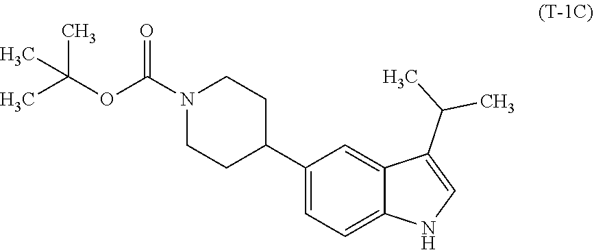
C1(C2CCN(C(OC(C)(C)C)=O)CC2)=CC=C2C(=C1)C(C(C)C)=CN2
